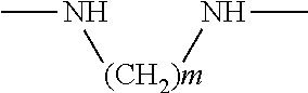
CN[(CH2)m]NC
